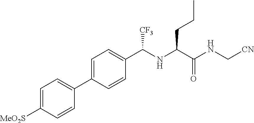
C1=C([MeO2S])C=CC(C2=CC=C(C(NC(C(NC[CN])=O)CCC)[CF3])C=C2)=C1
